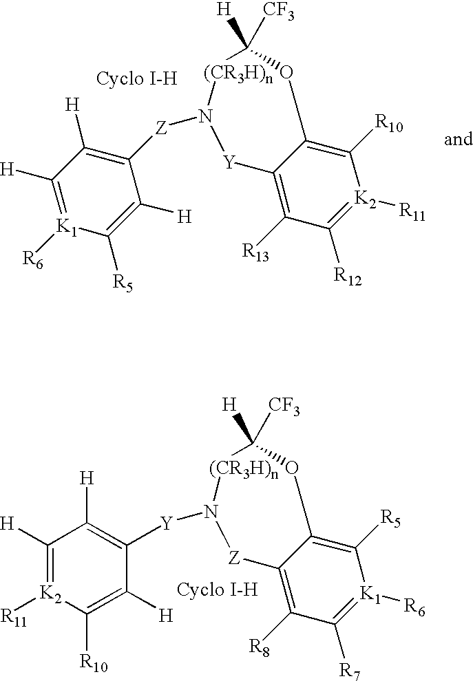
C1([R10])=C2C(=C([R13])C([R12])=[K2]1[R11])[Y]N([Z]C1=C([H])C([H])=[K1]([R6])C([R5])=C1[H])[(CR3H)n]C([H])([CF3])O2.C1([R5])=C2C(=C([R8])C([R7])=[K1]1[R6])[Z]N([Y]C1=C([H])C([H])=[K2]([R11])C([R10])=C1[H])[(CR3H)n]C([H])([CF3])O2
